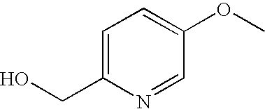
C1=C(CO)N=CC(OC)=C1
